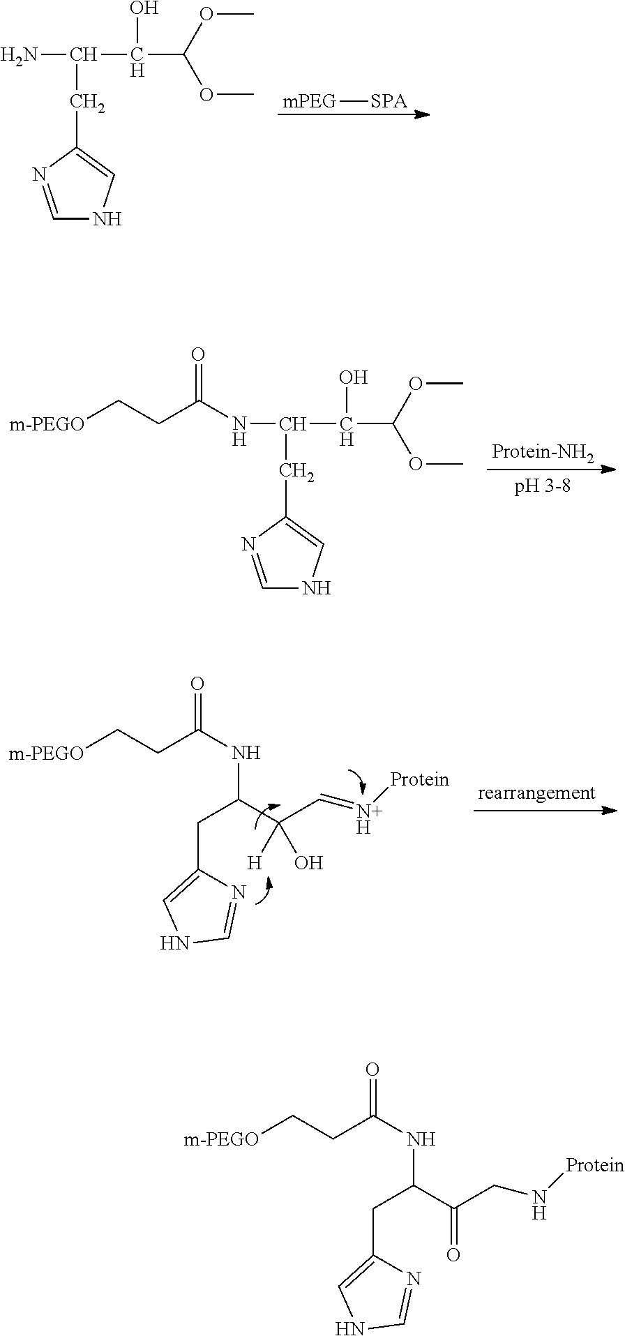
C1=NC(CC(N)C(C(OC)OC)O)=CN1.[mPEG][SPA].C1=NC(CC(NC(CC[m-PEGO])=O)C(C(OC)OC)O)=CN1.O=C(NC(CC1=CNC=N1)C([H])(C=[N+H][Protein])O)CC[m-PEGO].O=C(NC(CC1=CNC=N1)C(CN[Protein])=O)CC[m-PEGO]
